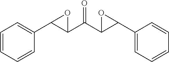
C1=CC(C2C(C(=O)C3C(C4=CC=CC=C4)O3)O2)=CC=C1
